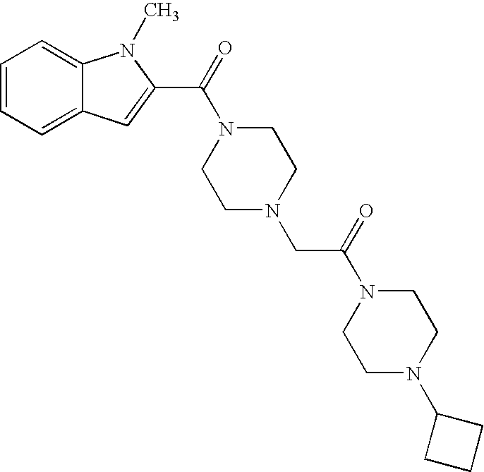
C1=CC=C2C(=C1)N(C)C(C(N1CCN(CC(N3CCN(C4CCC4)CC3)=O)CC1)=O)=C2
